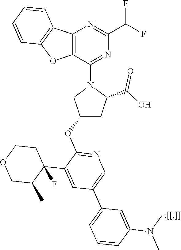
C12=C(C(N3CC(OC4=NC=C(C5=CC=CC(N(C)C)=C5)C=C4C4(F)CCOCC4C)CC3C(O)=O)=NC(C(F)F)=N1)OC1=C2C=CC=C1
